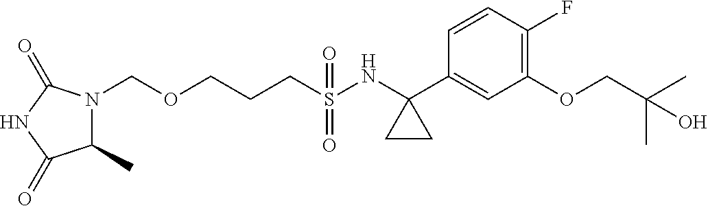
C(S(NC1(C2=CC(OCC(C)(C)O)=C(F)C=C2)CC1)(=O)=O)CCOCN1C(C)C(=O)NC1=O
